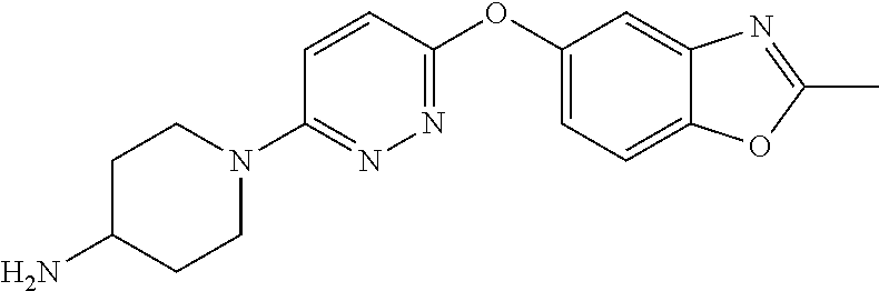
C1C(N)CCN(C2=NN=C(OC3=CC=C4C(=C3)N=C(C)O4)C=C2)C1
